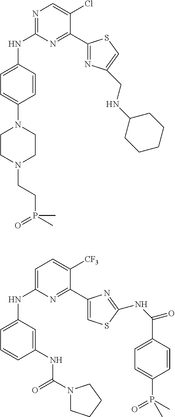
C1=C(N2CCN(CCP(C)(=O)C)CC2)C=CC(NC2=NC=C(Cl)C(C3=NC(CNC4CCCCC4)=CS3)=N2)=C1.C1=CC(NC(N2CCCC2)=O)=CC(NC2=CC=C([CF3])C(C3=CSC(NC(C4=CC=C(P(C)(=O)C)C=C4)=O)=N3)=N2)=C1
